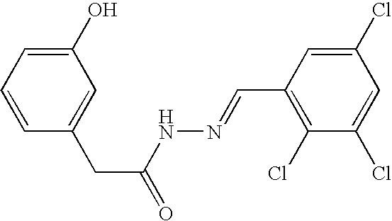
C1(O)=CC=CC(CC(=O)NN=CC2=C(Cl)C(Cl)=CC(Cl)=C2)=C1
